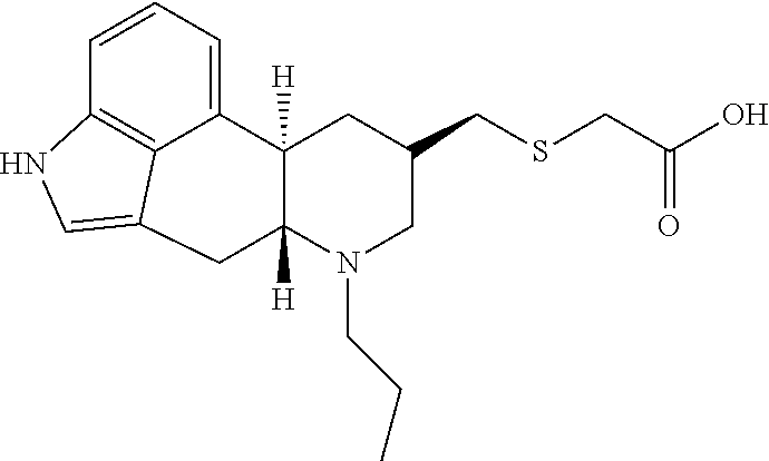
C1=CC=C2C3=C1NC=C3CC1([H])C2([H])CC(CSCC(O)=O)CN1CCC
